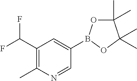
C1=NC(C)=C(C(F)F)C=C1B1OC(C)(C)C(C)(C)O1
